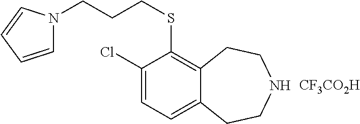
[CF3CO2H].C(CSC1=C2C(=CC=C1Cl)CCNCC2)CN1C=CC=C1
